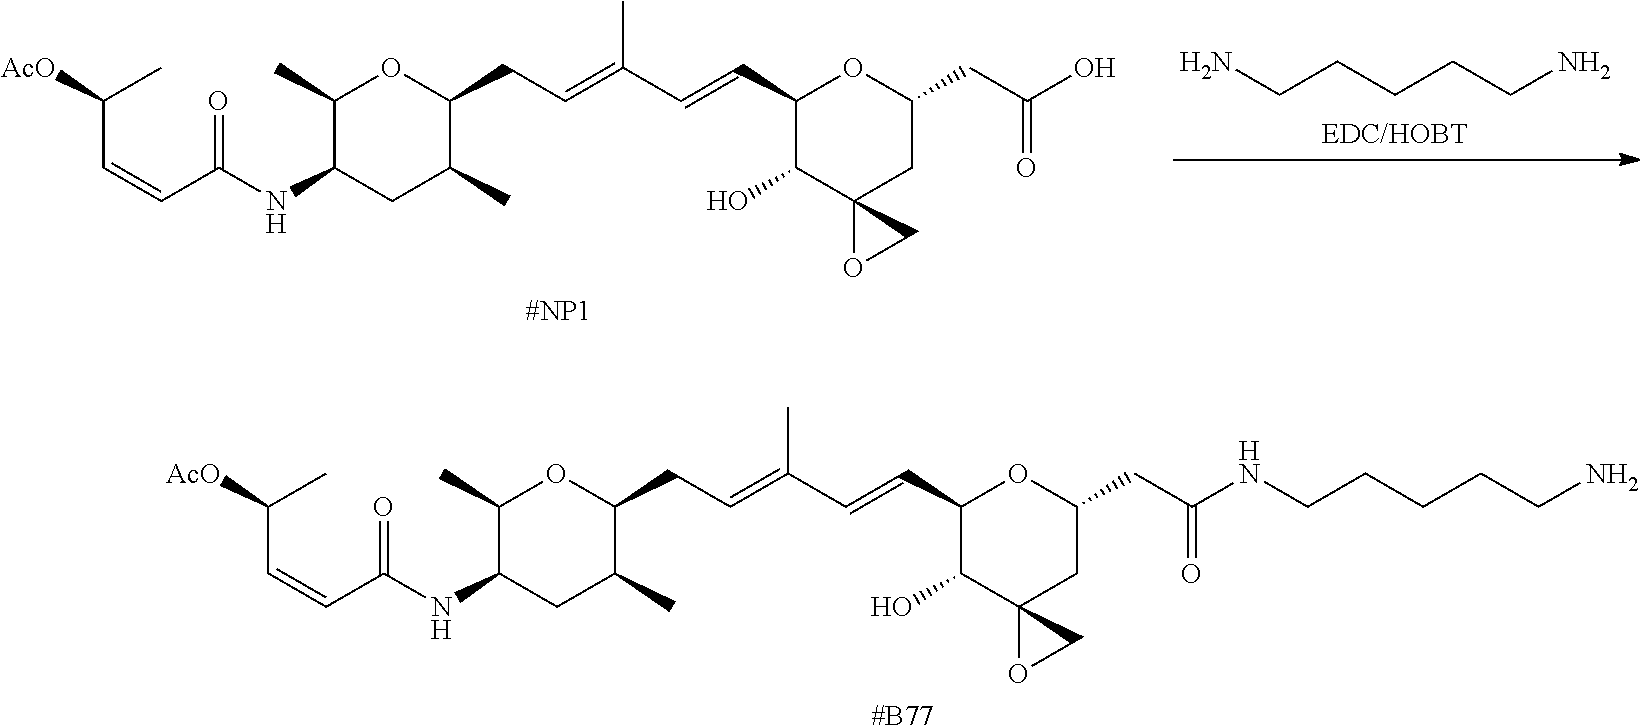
C(N)CCCCN.[AcO]C(C)C=CC(=O)NC1C(C)OC(CC=C(C=CC2OC(CC(O)=O)CC3(C2O)OC3)C)C(C)C1.[#NP1].[AcO]C(C)C=CC(=O)NC1C(C)OC(CC=C(C=CC2OC(CC(NCCCCCN)=O)CC3(C2O)OC3)C)C(C)C1.[#B77]
